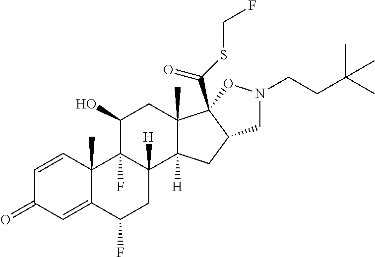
C1=CC2(C)C(=CC1=O)C(F)CC1([H])C2(F)C(O)CC2(C)C1([H])CC1C2(C(SCF)=O)ON(CCC(C)(C)C)C1
